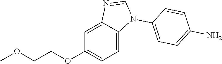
C12=CC(OCCOC)=CC=C1N(C1=CC=C(N)C=C1)C=N2
